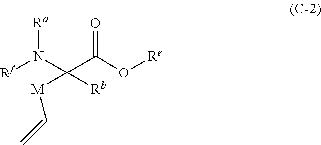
[Rf]N(C(C(O[Re])=O)([M]C=C)[Rb])[Ra]
